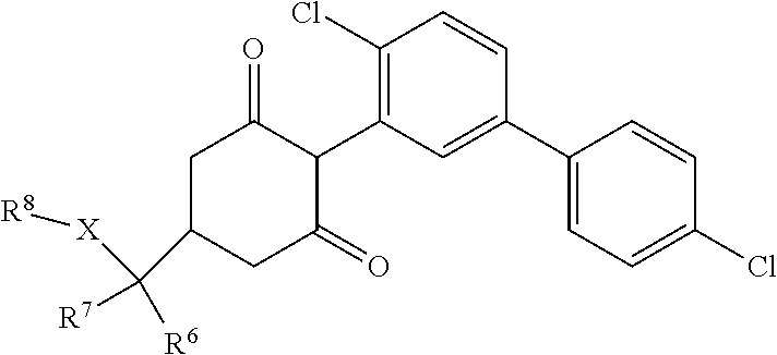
C1(Cl)=C(C2C(=O)CC(C([R7])([R6])[X][R8])CC2=O)C=C(C2=CC=C(Cl)C=C2)C=C1
